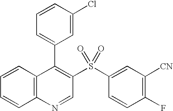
C12=C(C=CC=C1)C(C1=CC=CC(Cl)=C1)=C(S(C1=CC([CN])=C(F)C=C1)(=O)=O)C=N2
